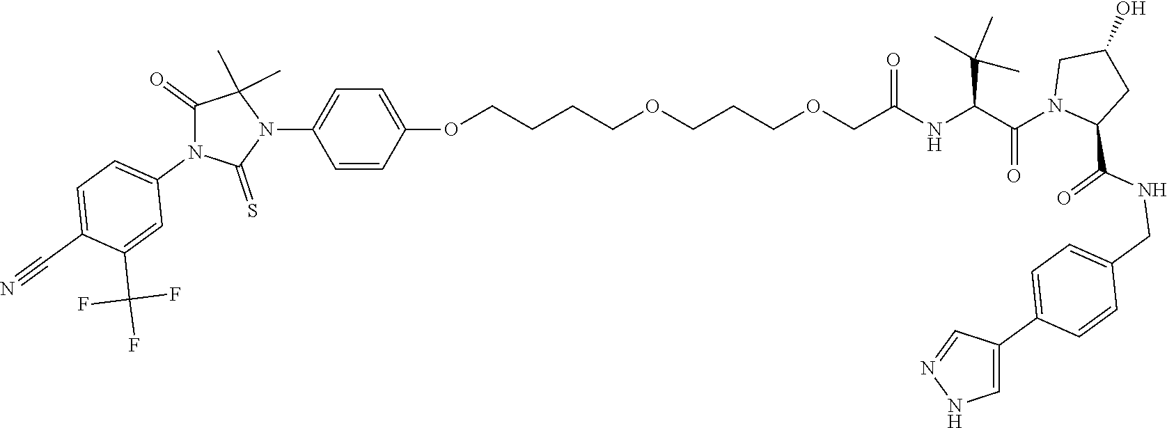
C(NC(C(N1CC(O)CC1C(NCC1=CC=C(C2=CNN=C2)C=C1)=O)=O)C(C)(C)C)(=O)COCCCOCCCCOC1=CC=C(N2C(C)(C)C(=O)N(C3=CC=C(C#N)C(C(F)(F)F)=C3)C2=S)C=C1
